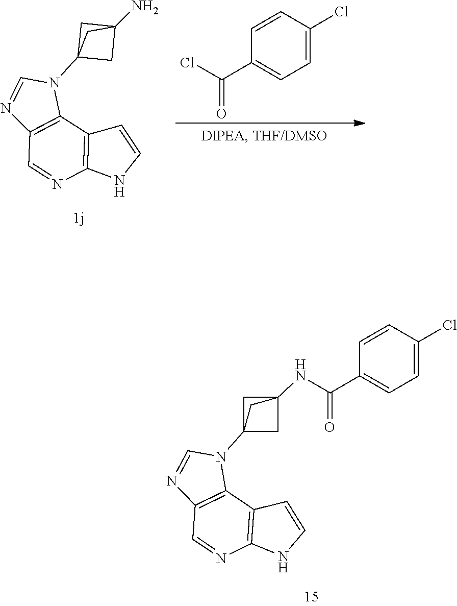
C12=C(C3=C(C=N1)N=CN3C13CC(N)(C1)C3)C=CN2.C1=C(Cl)C=CC(C(Cl)=O)=C1.C12=C(C3=C(C=N1)N=CN3C13CC(NC(C4=CC=C(Cl)C=C4)=O)(C1)C3)C=CN2
